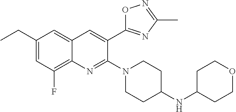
C1(CC)=CC(F)=C2C(=C1)C=C(C1=NC(C)=NO1)C(N1CCC(NC3CCOCC3)CC1)=N2
